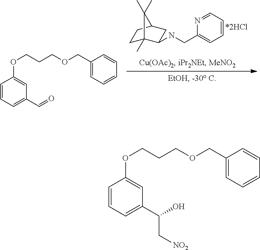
C1=CC=C(C(C[NO2])O)C=C1OCCCOCC1=CC=CC=C1.C1=CC=C(C=O)C=C1OCCCOCC1=CC=CC=C1.C1C2(C)C(NCC3=CC=CC=N3)CC(C1)C2(C)C
